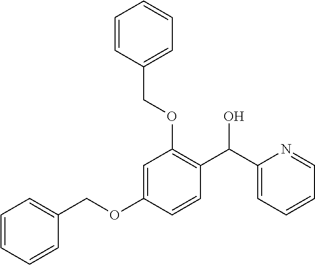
C1=CC(COC2=C(C(C3=CC=CC=N3)O)C=CC(OCC3=CC=CC=C3)=C2)=CC=C1
